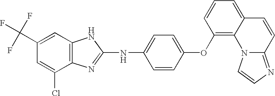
C1=C(Cl)C2=C(C=C1C(F)(F)F)NC(NC1=CC=C(OC3=C4C(=CC=C3)C=CC3=NC=CN43)C=C1)=N2
